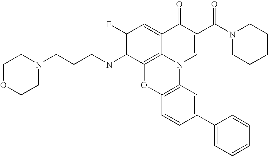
C1(F)=C(NCCCN2CCOCC2)C2=C3C(=C1)C(=O)C(C(N1CCCCC1)=O)=CN3C1=C(O2)C=CC(C2=CC=CC=C2)=C1
